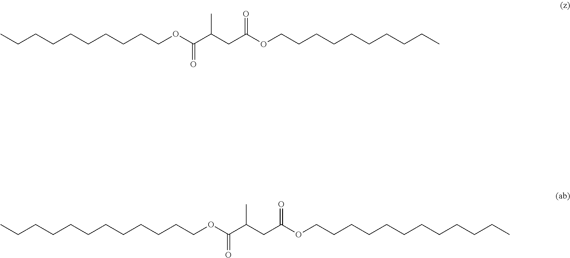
C(CCCCCCCOC(CC(C(OCCCCCCCCCC)=O)C)=O)CC.C(CCCCCCCOC(CC(C(OCCCCCCCCCCCC)=O)C)=O)CCCC
